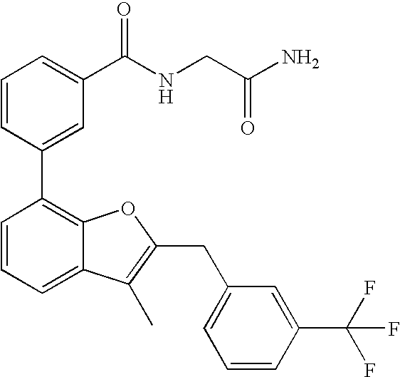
C1=CC(C2=C3C(=CC=C2)C(C)=C(CC2=CC=CC(C(F)(F)F)=C2)O3)=CC(C(NCC(N)=O)=O)=C1
